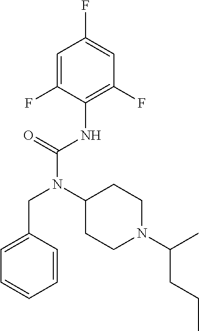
C1=C(F)C(NC(N(C2CCN(C(C)CCC)CC2)CC2=CC=CC=C2)=O)=C(F)C=C1F
